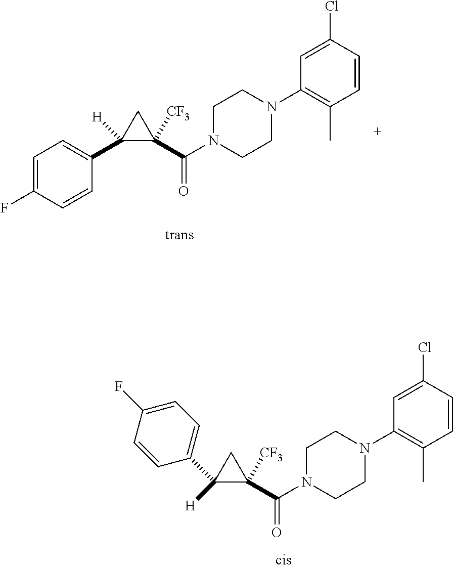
C1(C(N2CCN(C3=C(C)C=CC(Cl)=C3)CC2)=O)([CF3])CC1([H])C1=CC=C(F)C=C1.C1=C(F)C=CC(C2([H])C(C(N3CCN(C4=C(C)C=CC(Cl)=C4)CC3)=O)([CF3])C2)=C1
